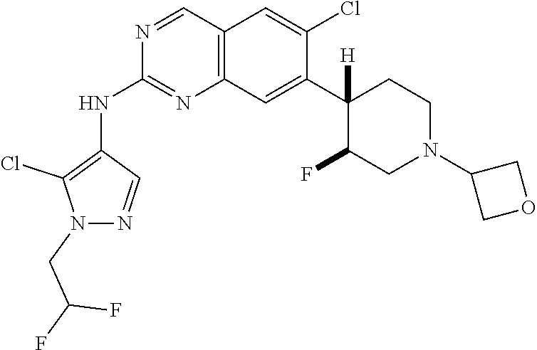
C12=C(C=C(C3([H])C(F)CN(C4COC4)CC3)C(Cl)=C1)N=C(NC1=C(Cl)N(CC(F)F)N=C1)N=C2
